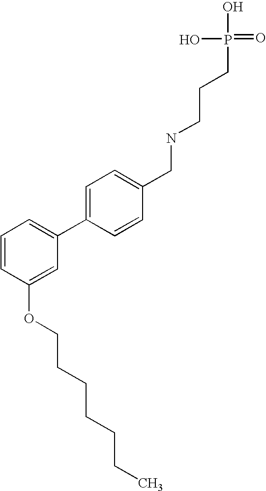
C1(C2=CC=CC(OCCCCCCC)=C2)=CC=C(CNCCCP(=O)(O)O)C=C1
